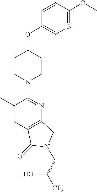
C1(C)=CC2=C(N=C1N1CCC(OC3=CN=C(OC)C=C3)CC1)CN(CC([CF3])O)C2=O
